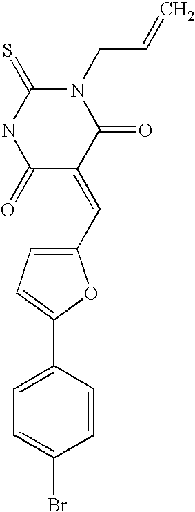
N1(CC=C)C(=S)NC(=O)C(=CC2=CC=C(C3=CC=C(Br)C=C3)O2)C1=O
